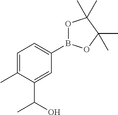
C1=C(C)C(C(C)O)=CC(B2OC(C)(C)C(C)(C)O2)=C1
